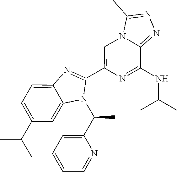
C1=C(C(C)C)C=C2C(=C1)N=C(C1=CN3C(=NN=C3C)C(NC(C)C)=N1)N2C(C1=CC=CC=N1)C
